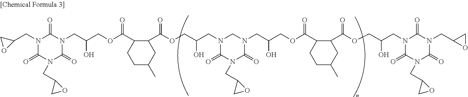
C1(CN2C(=O)N(CC3CO3)C(=O)N(CC(O)COC(C3CCC(C)CC3C(OCC(CN3C(=O)N(CC4CO4)C(=O)N(CC(O)COC(C4CCC(C)CC4C(OCC(CN4C(=O)N(CC5CO5)C(=O)N(CC5OC5)C4=O)O)=O)=O)C3)O)=O)=O)C2=O)CO1
